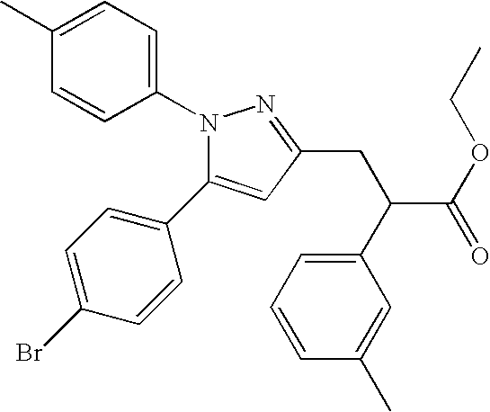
C1=C(C)C=CC(N2N=C(CC(C3=CC=CC(C)=C3)C(OCC)=O)C=C2C2=CC=C(Br)C=C2)=C1
